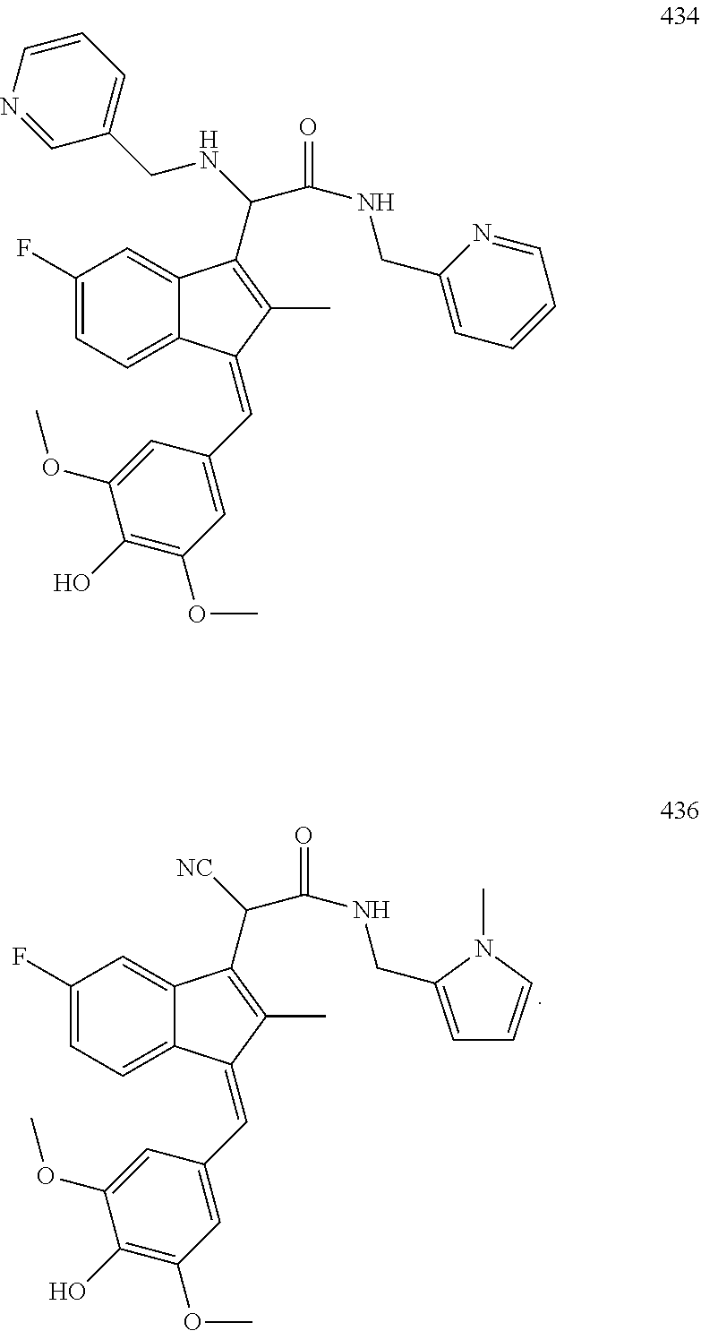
C1(F)=CC=C2C(=C1)C(C(C(=O)NCC1=CC=CN1C)[NC])=C(C)C2=CC1=CC(OC)=C(O)C(OC)=C1.C1(F)=CC=C2C(=C1)C(C(C(=O)NCC1=CC=CC=N1)NCC1=CC=CN=C1)=C(C)C2=CC1=CC(OC)=C(O)C(OC)=C1
